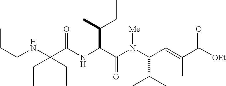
N(C(C(N(C(C(C)C)C=C(C)C([OEt])=O)[Me])=O)C(CC)C)C(C(NCCC)(CC)CC)=O
